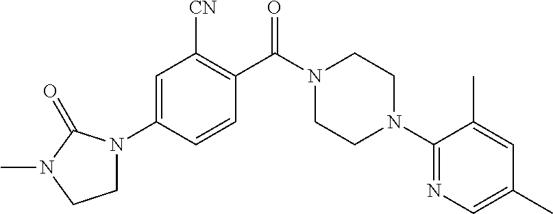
C1N(C2=CC([CN])=C(C(N3CCN(C4=NC=C(C)C=C4C)CC3)=O)C=C2)C(=O)N(C)C1
